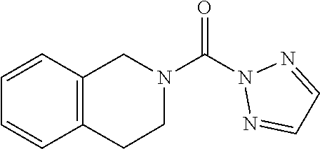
O=C(N1N=CC=N1)N1CC2=C(CC1)C=CC=C2
